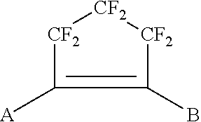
C1(B)=C([A])[CF2][CF2][CF2]1
